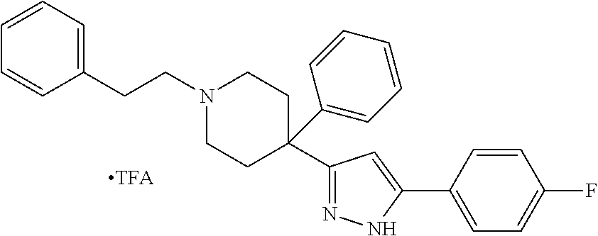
C1(CCN2CCC(C3=NNC(C4=CC=C(F)C=C4)=C3)(C3=CC=CC=C3)CC2)=CC=CC=C1
